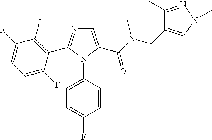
C1=C(C(N(CC2=CN(C)N=C2C)C)=O)N(C2=CC=C(F)C=C2)C(C2=C(F)C(F)=CC=C2F)=N1
